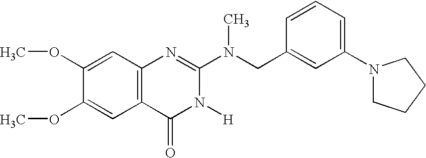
C1(OC)=CC2=C(C=C1OC)C(=O)N([H])C(N(CC1=CC(N3CCCC3)=CC=C1)C)=N2
